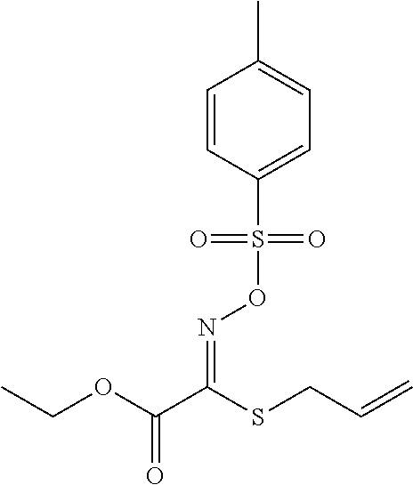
C1(S(ON=C(C(OCC)=O)SCC=C)(=O)=O)=CC=C(C)C=C1
